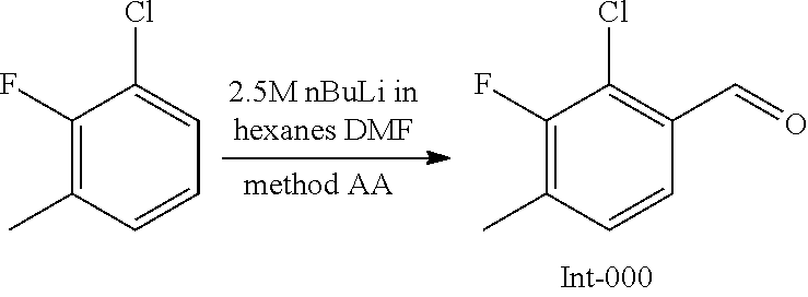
C1(F)=C(C)C=CC=C1Cl.C1(F)=C(C)C=CC(C=O)=C1Cl
